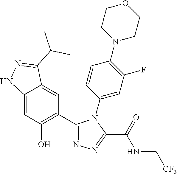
C12=CC(O)=C(C3=NN=C(C(=O)NC[CF3])N3C3=CC(F)=C(N4CCOCC4)C=C3)C=C1C(C(C)C)=NN2
